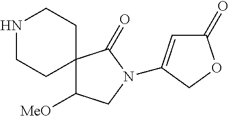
N1CCC2(CC1)C([MeO])CN(C1=CC(=O)OC1)C2=O
